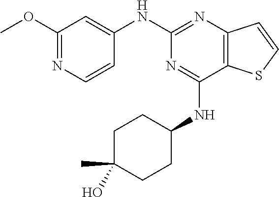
C1(NC2=CC(OC)=NC=C2)=NC2=C(C(NC3CCC(O)(C)CC3)=N1)SC=C2
